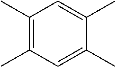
C1(C)=C(C)C=C(C)C(C)=C1
